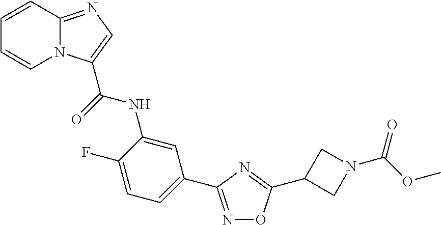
N1=C(C2=CC=C(F)C(NC(=O)C3=CN=C4N3C=CC=C4)=C2)N=C(C2CN(C(=O)OC)C2)O1
